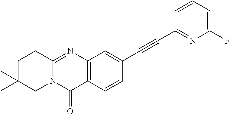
C12=NC3=C(C(=O)N1CC(C)(C)CC2)C=CC(C#CC1=NC(F)=CC=C1)=C3
